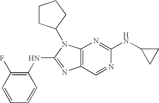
C1(NC2=NC3=C(C=N2)N=C(NC2=C(F)C=CC=C2)N3C2CCCC2)CC1
